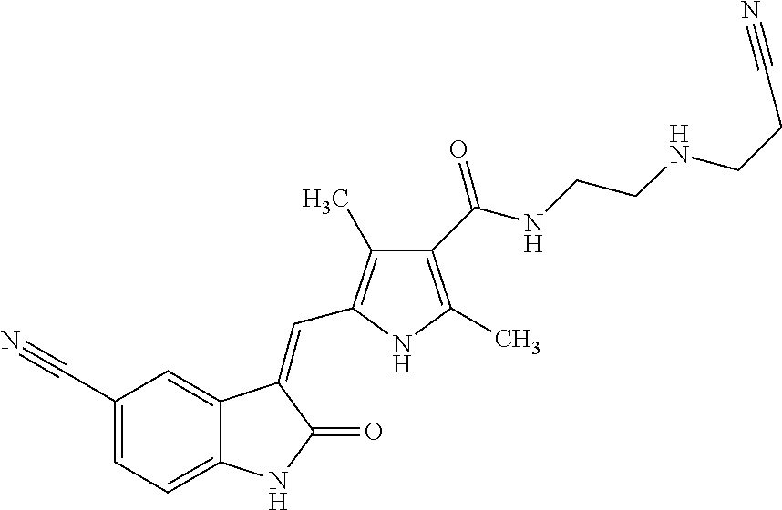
C1(C#N)=CC=C2C(=C1)C(=CC1=C(C)C(C(NCCNCCC#N)=O)=C(C)N1)C(=O)N2
